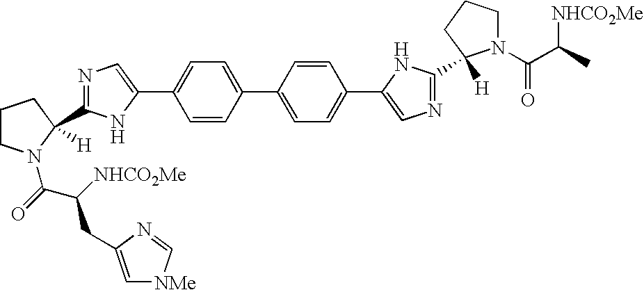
C1=CC(C2=CC=C(C3=CN=C(C4([H])N(C(C(C)[NHCO2Me])=O)CCC4)N3)C=C2)=CC=C1C1=CN=C(C2([H])N(C(=O)C([NHCO2Me])CC3=C[NMe]C=N3)CCC2)N1
